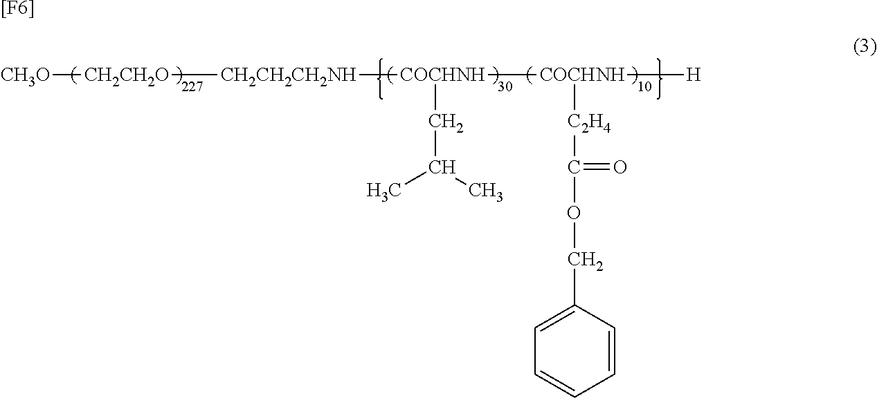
[[F6]].[CH3O][CH2CH2O][CH2CH2CH2NH][COCHNH]([COCHNH]([H])[C2H4]C(OCC1=CC=CC=C1)=O)CC(C)C
